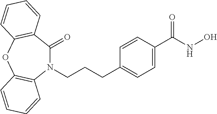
N1(CCCC2=CC=C(C(NO)=O)C=C2)C(=O)C2=C(OC3=C1C=CC=C3)C=CC=C2
